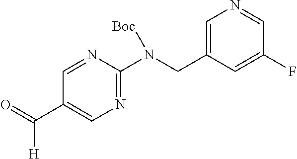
N1=CC(C(=O)[H])=CN=C1N(CC1=CN=CC(F)=C1)[Boc]
